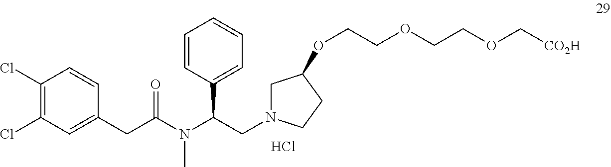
C1(Cl)=C(Cl)C=C(CC(N(C(CN2CC(OCCOCCOC[CO2H])CC2)C2=CC=CC=C2)C)=O)C=C1.Cl
